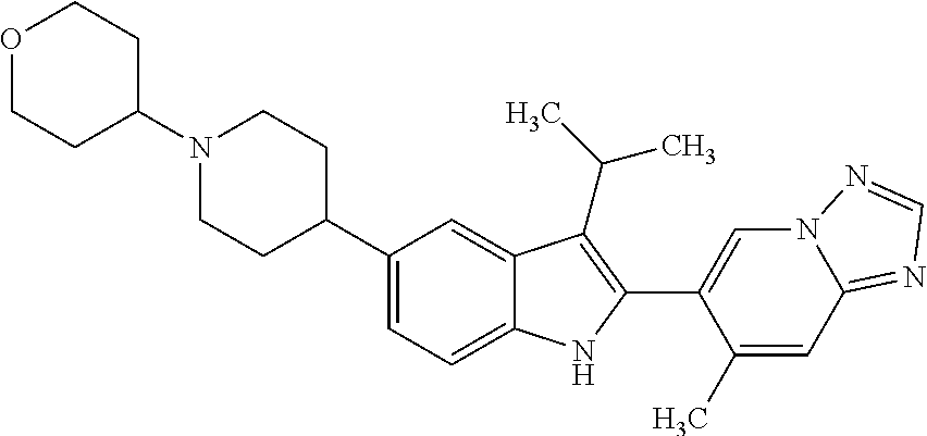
C1(C2CCN(C3CCOCC3)CC2)=CC=C2C(=C1)C(C(C)C)=C(C1=CN3C(=NC=N3)C=C1C)N2
